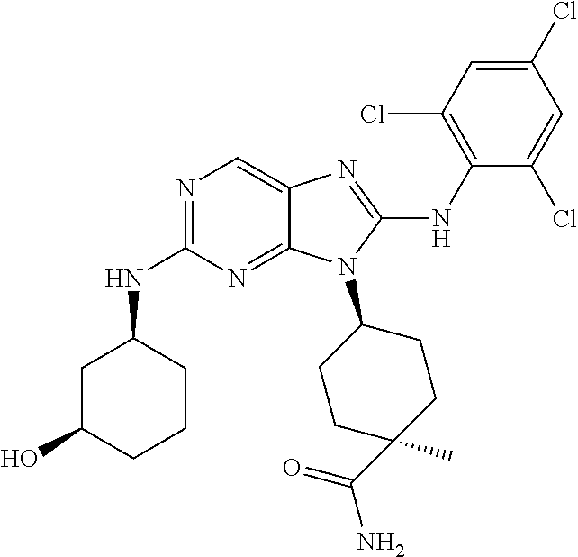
N1=C(NC2CC(O)CCC2)N=C2C(=C1)N=C(NC1=C(Cl)C=C(Cl)C=C1Cl)N2C1CCC(C)(C(=O)N)CC1
